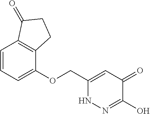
C1(OCC2=CC(=O)C(O)=NN2)=CC=CC2=C1CCC2=O
